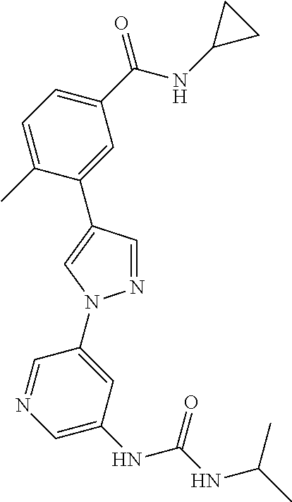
C1=C(C)C(C2=CN(C3=CC(NC(NC(C)C)=O)=CN=C3)N=C2)=CC(C(NC2CC2)=O)=C1
